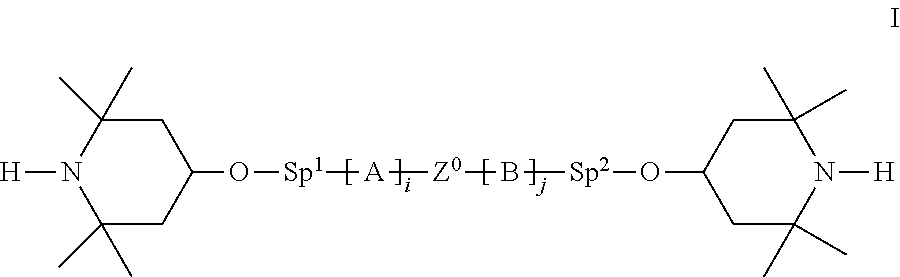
C1(C)(C)CC(O[Sp1][A][Z0]B[Sp2]OC2CC(C)(C)N([H])C(C)(C)C2)CC(C)(C)N1[H]
